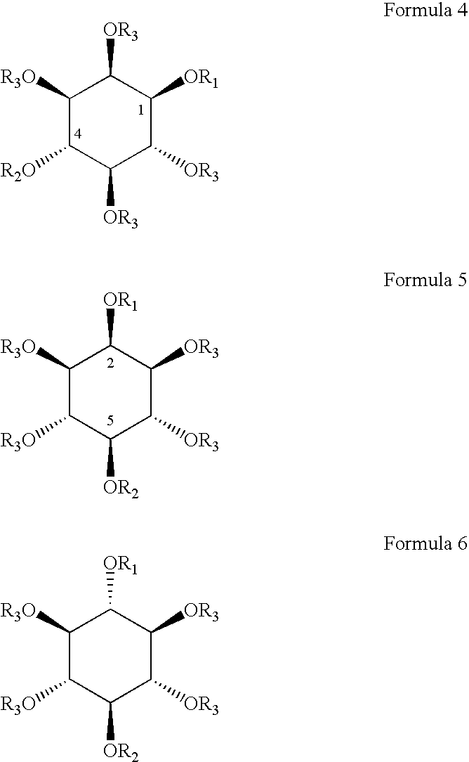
C1([R3O])C([R2O])C([OR3])C([OR3])C([OR1])C1[OR3].C1([R3O])C([R3O])C([OR2])C([OR3])C([OR3])C1[OR1].C1([R3O])C([R3O])C([OR2])C([OR3])C([OR3])C1[OR1]
